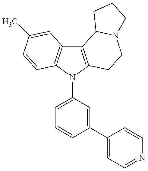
C12=C(N(C3=CC=CC(C4=CC=NC=C4)=C3)C3=C1C=C(C)C=C3)CCN1C2CCC1
